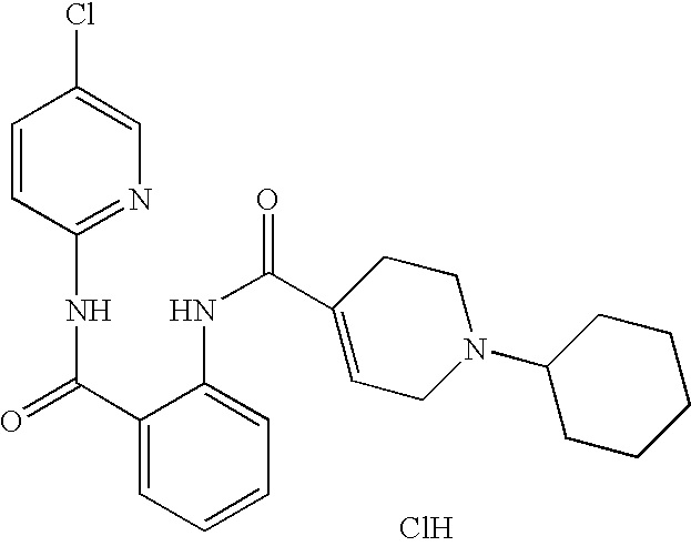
C1=CC(NC(C2=CC=CC=C2NC(C2=CCN(C3CCCCC3)CC2)=O)=O)=NC=C1Cl.Cl
